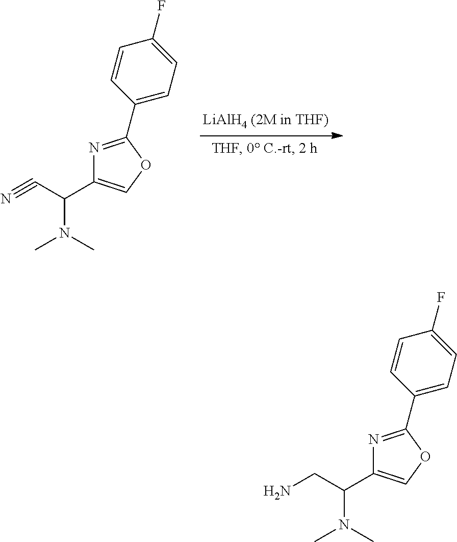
N1=C(C2=CC=C(F)C=C2)OC=C1C(C#N)N(C)C.N1=C(C2=CC=C(F)C=C2)OC=C1C(CN)N(C)C
